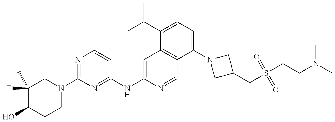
C1(F)(C)C(O)CCN(C2=NC=CC(NC3=CC4=C(C=N3)C(N3CC(CS(CCN(C)C)(=O)=O)C3)=CC=C4C(C)C)=N2)C1
